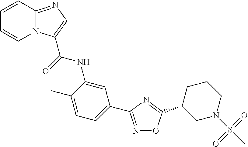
N1=C(C2=CC=C(C)C(NC(=O)C3=CN=C4N3C=CC=C4)=C2)N=C(C2CN(S(C)(=O)=O)CCC2)O1
